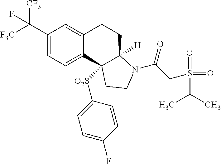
C(C1=CC=C2C(=C1)CCC1([H])C2([O2S]C2=CC=C(F)C=C2)CCN1C(=O)CS(=O)(=O)C(C)C)([F3C])([CF3])F
